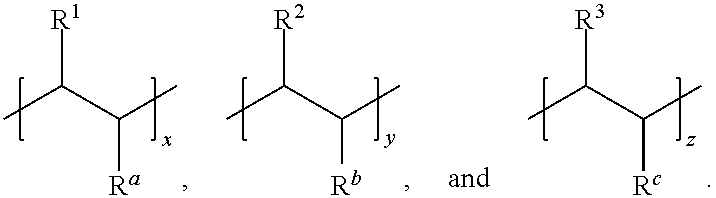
CC(C(C)[Ra])[R1].CC(C(C)[Rb])[R2].CC(C(C)[Rc])[R3]
